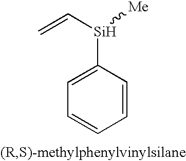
C1=CC=CC([Si](C=C)[Me])=C1
